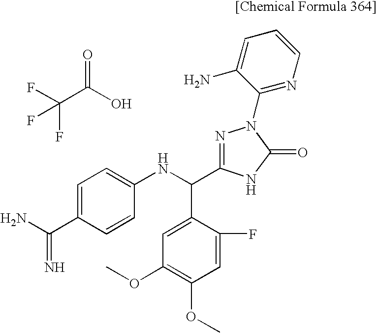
FC(C(O)=O)(F)F.C1=C(C(N)=N)C=CC(NC(C2=CC(OC)=C(OC)C=C2F)C2=NN(C3=NC=CC=C3N)C(=O)N2)=C1
